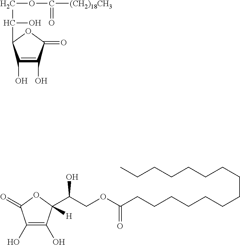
C1(O)=C(O)C(=O)OC1C(O)COC(=O)[(CH2)18CH3].C1(O)=C(O)C(C(COC(CCCCCCCCCCCCCCC)=O)O)([H])OC1=O
